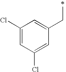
C1(Cl)=CC(Cl)=CC(CC)=C1
